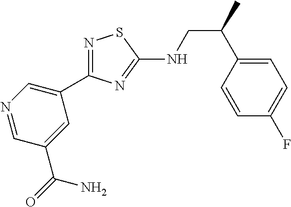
N1=C(C2=CN=CC(C(=O)N)=C2)N=C(NCC(C)C2=CC=C(F)C=C2)S1
